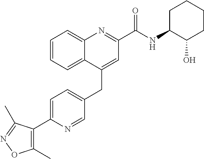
C1=C(C2=C(C)ON=C2C)N=CC(CC2=CC(C(NC3C(O)CCCC3)=O)=NC3=CC=CC=C23)=C1
